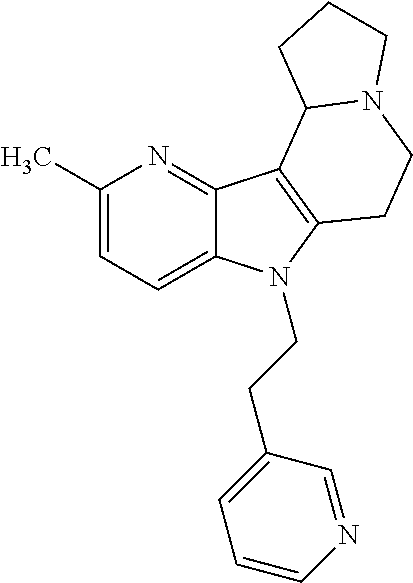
C1(C)=CC=C2C(=N1)C1=C(N2CCC2=CC=CN=C2)CCN2C1CCC2
